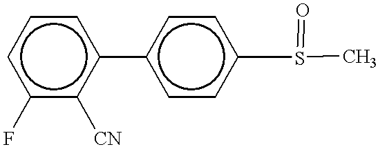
c1(F)c([CN])c(-c2ccc(S(C)=O)cc2)ccc1
